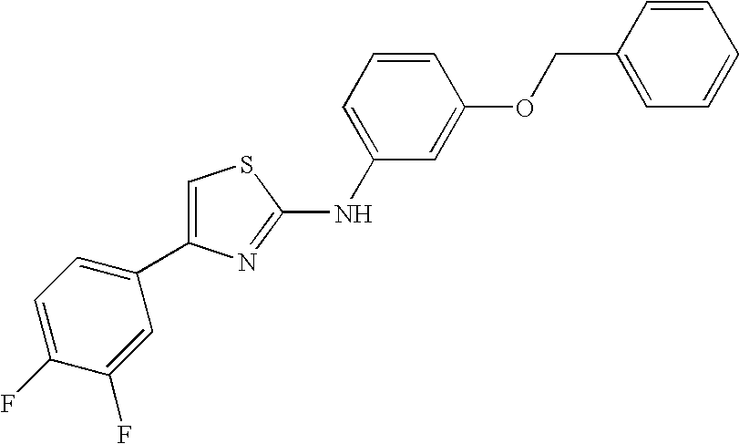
C1=C(NC2=NC(C3=CC=C(F)C(F)=C3)=CS2)C=C(OCC2=CC=CC=C2)C=C1
